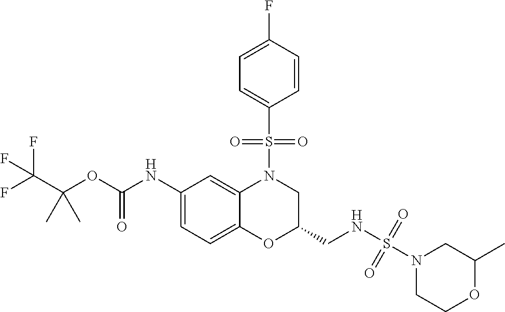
C1(NC(OC(C(F)(F)F)(C)C)=O)=CC=C2C(=C1)N(S(C1=CC=C(F)C=C1)(=O)=O)CC(CNS(=O)(N1CCOC(C)C1)=O)O2
